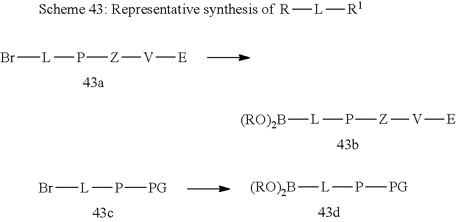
[R][L][R1].[Z](P[L]Br)[V][E].[Z](P[L][(RO)2B])[V][E].[PG]P[L]Br.[PG]P[L][(RO)2B]
